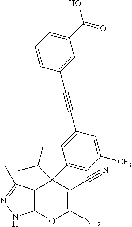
C12=C(C(C)=NN1)C(C1=CC([CF3])=CC(C#CC3=CC(C(O)=O)=CC=C3)=C1)(C(C)C)C(C#N)=C(N)O2
